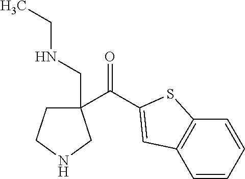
C1=CC=CC2=C1C=C(C(=O)C1(CNCC)CCNC1)S2
